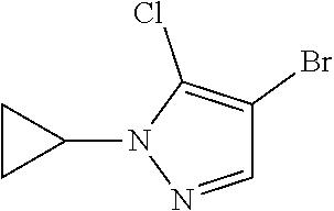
C1=NN(C2CC2)C(Cl)=C1Br
